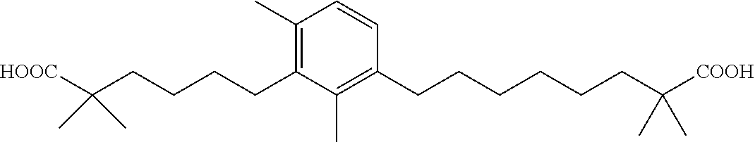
C1=CC(CCCCCCC(C)(C)[COOH])=C(C)C(CCCCC(C)(C)[HOOC])=C1C
